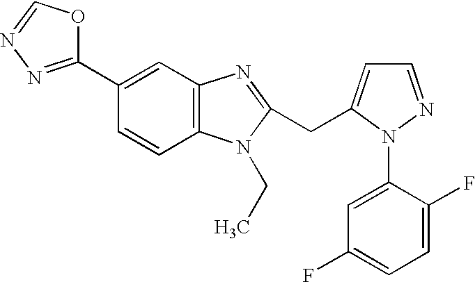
C1(C2=NN=CO2)=CC2=C(C=C1)N(CC)C(CC1=CC=NN1C1=CC(F)=CC=C1F)=N2
